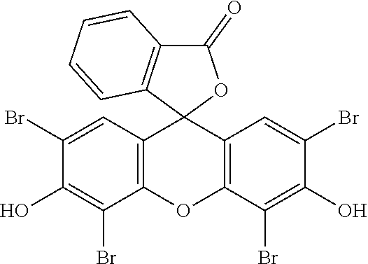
C1(O)=C(Br)C2=C(C=C1Br)C1(C3=C(O2)C(Br)=C(O)C(Br)=C3)OC(=O)C2=C1C=CC=C2
